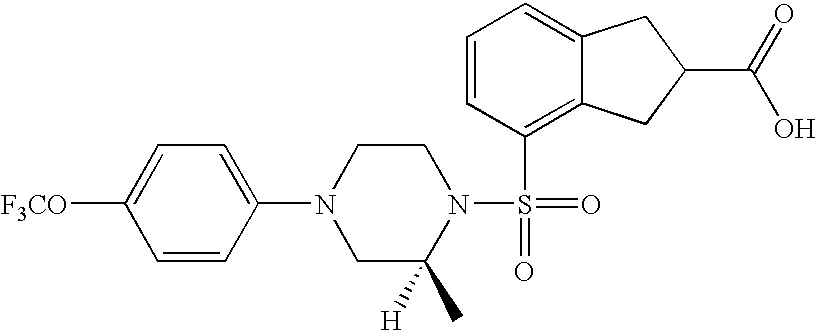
C1=CC(N2CC(C)([H])N(S(C3=C4C(=CC=C3)CC(C(=O)O)C4)(=O)=O)CC2)=CC=C1[F3CO]
